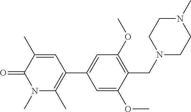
O=C1C(C)=CC(C2=CC(OC)=C(CN3CCN(C)CC3)C(OC)=C2)=C(C)N1C
